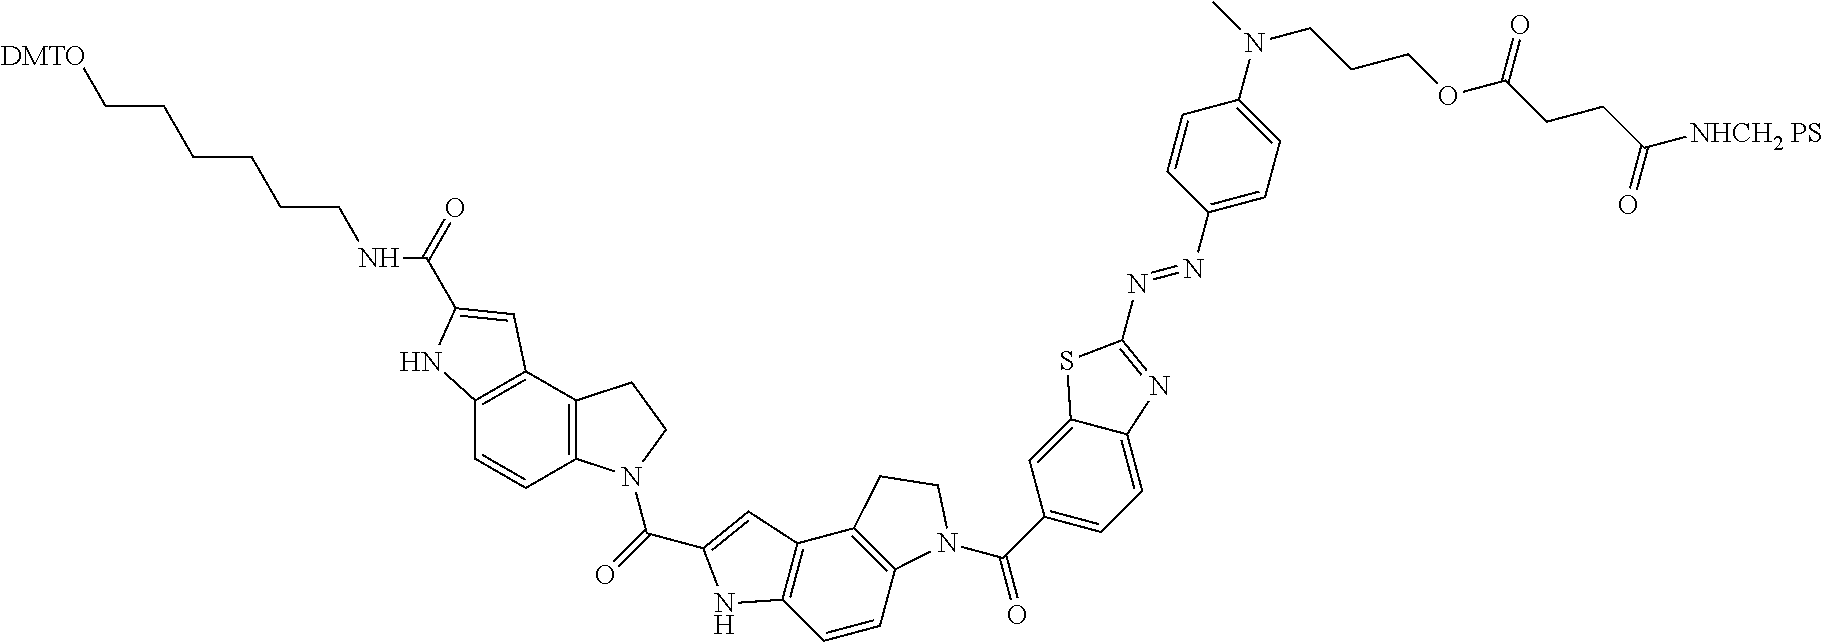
[DMTO]CCCCCCNC(=O)C1=CC2=C(C=CC3=C2CCN3C(=O)C2=CC3=C(N2)C=CC2=C3CCN2C(C2=CC=C3C(=C2)SC(N=NC2=CC=C(N(C)CCCOC(CCC([NHCH2 PS])=O)=O)C=C2)=N3)=O)N1
